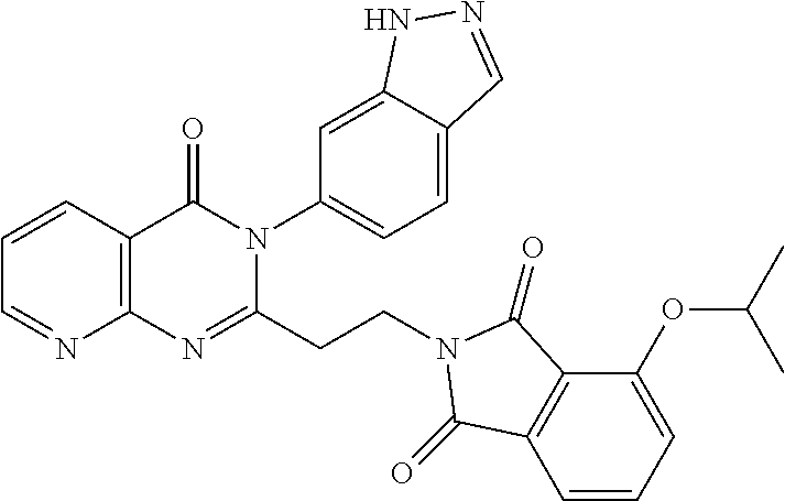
C1=CC2=C(N=C1)N=C(CCN1C(=O)C3=C(C=CC=C3OC(C)C)C1=O)N(C1=CC=C3C(=C1)NN=C3)C2=O
